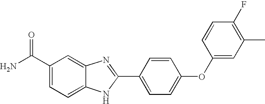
C1(C(N)=O)=CC=C2C(=C1)N=C(C1=CC=C(OC3=CC(C)=C(F)C=C3)C=C1)N2
